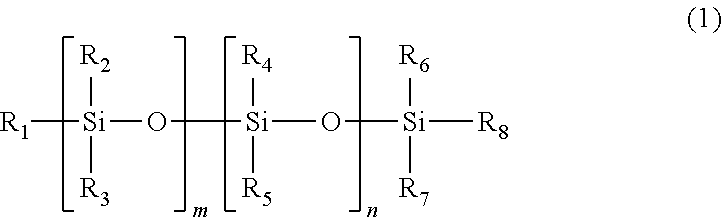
[R1][Si]([R2])([R3])O[Si](O[Si]([R8])([R6])[R7])([R4])[R5]
